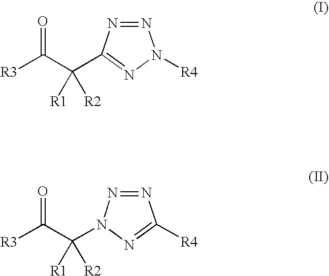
N1=NC(C(C([R3])=O)([R2])[R1])=NN1[R4].N1=NN(C(C([R3])=O)([R2])[R1])N=C1[R4]
